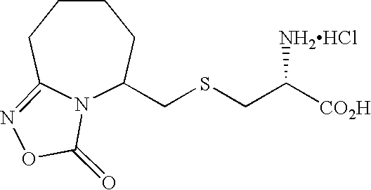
N12C(CSCC([CO2H])[NH2HCl])CCCCC1=NOC2=O
